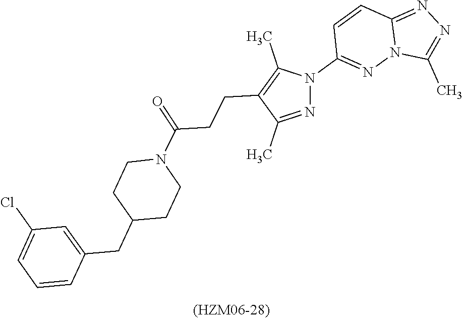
N1(C(=O)CCC2=C(C)N(C3=NN4C(=NN=C4C)C=C3)N=C2C)CCC(CC2=CC(Cl)=CC=C2)CC1
